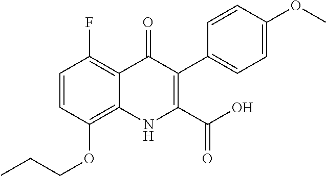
C1=CC(OCCC)=C2C(=C1F)C(=O)C(C1=CC=C(OC)C=C1)=C(C(O)=O)N2
